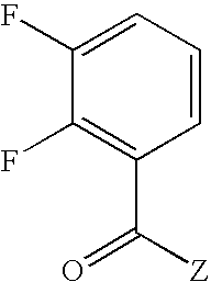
C1(F)=CC=CC(C([Z])=O)=C1F
